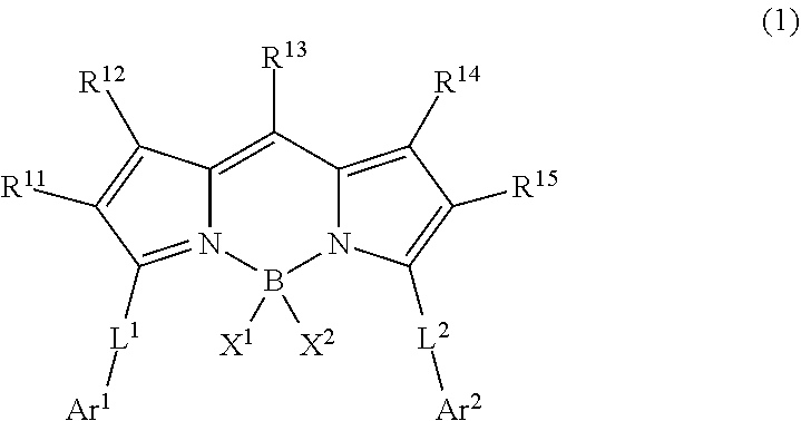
C12=C([R13])C3=C([R14])C([R15])=C([L2][Ar2])N3B([X2])([X1])N1=C([L1][Ar1])C([R11])=C2[R12]
